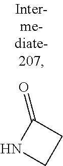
O=C1NCC1
